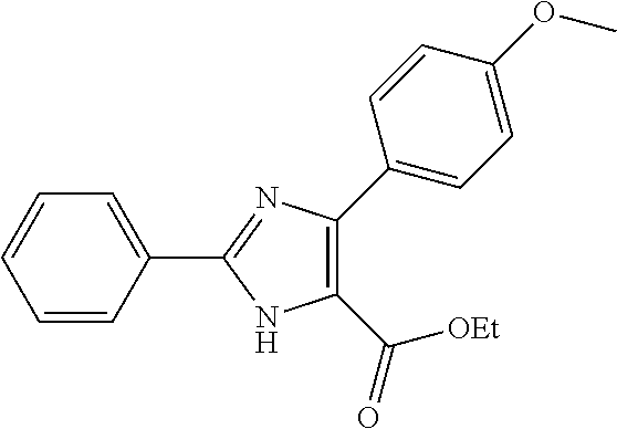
C1=CC=CC(C2=NC(C3=CC=C(OC)C=C3)=C(C(=O)[OEt])N2)=C1
